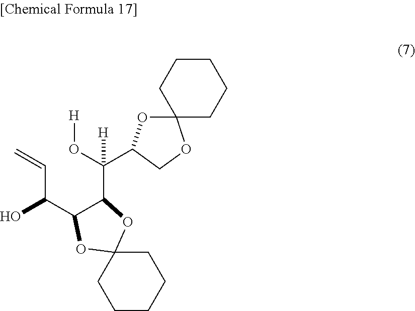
C(C(C1C(C(O[H])(C2OC3(OC2)CCCCC3)[H])OC2(O1)CCCCC2)O)=C
